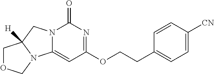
N12C(=CC(OCCC3=CC=C([CN])C=C3)=NC1=O)N1C([H])(C2)COC1
